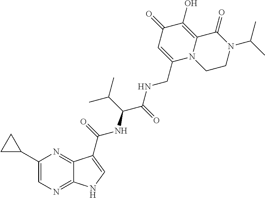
C(C1=CC(=O)C(O)=C2N1CCN(C(C)C)C2=O)NC(C(NC(=O)C1=CNC2=NC=C(C3CC3)N=C21)C(C)C)=O
